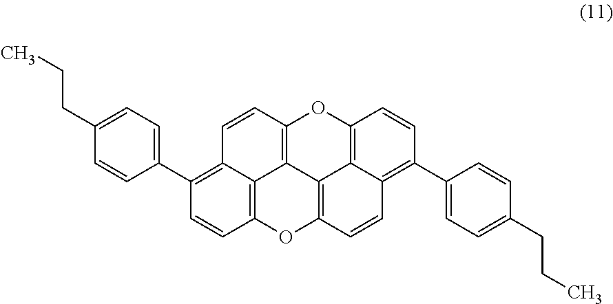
C12=C(C3=CC=C(CCC)C=C3)C=CC3=C1C1=C(C=C2)OC2=C4C1=C(O3)C=CC4=C(C1=CC=C(CCC)C=C1)C=C2
